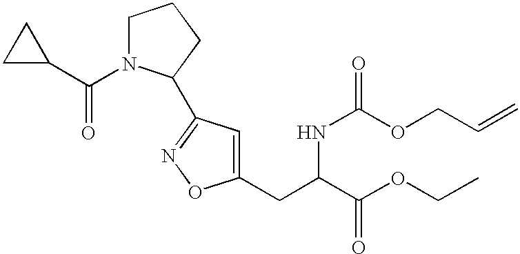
C1=C(CC(C(OCC)=O)NC(OCC=C)=O)ON=C1C1N(C(C2CC2)=O)CCC1
